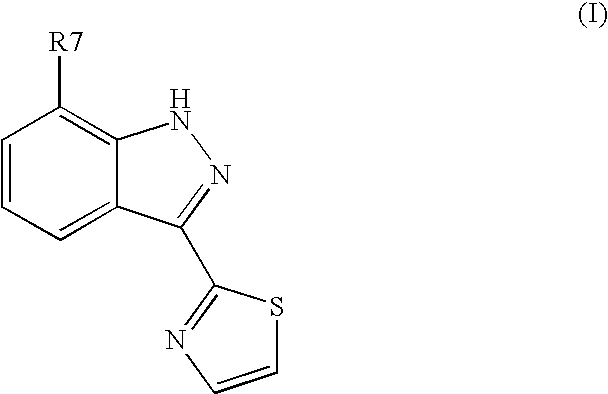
C1=CC=C2C(=C1[R7])NN=C2C1=NC=CS1
